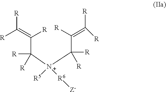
[R]C(=C([R])C([R])([N+]([R6][Z-])(C([R])(C(=C([R])[R])[R])[R])[R5])[R])[R]
